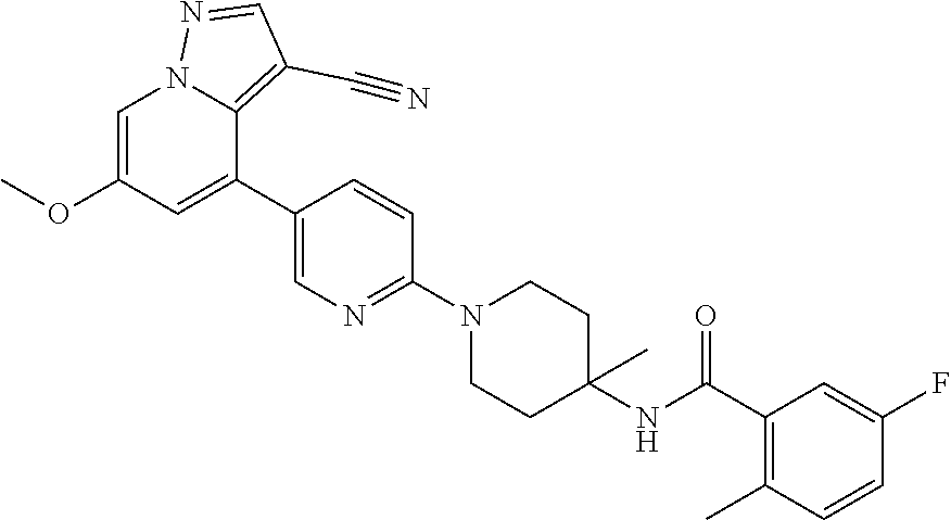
C1=C(OC)C=C(C2=CN=C(N3CCC(NC(C4=C(C)C=CC(F)=C4)=O)(C)CC3)C=C2)C2=C(C#N)C=NN12
